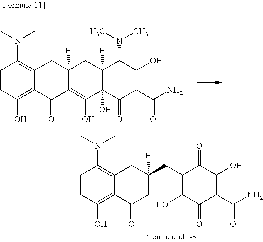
CN(C)C1C(O)=C(C(N)=O)C(=O)C2(O)C(O)=C3C(=O)C4=C(O)C=CC(N(C)C)=C4CC3([H])CC21[H].O=C1C(O)=C(C(N)=O)C(=O)C(O)=C1CC1([H])CC(=O)C2=C(O)C=CC(N(C)C)=C2C1
